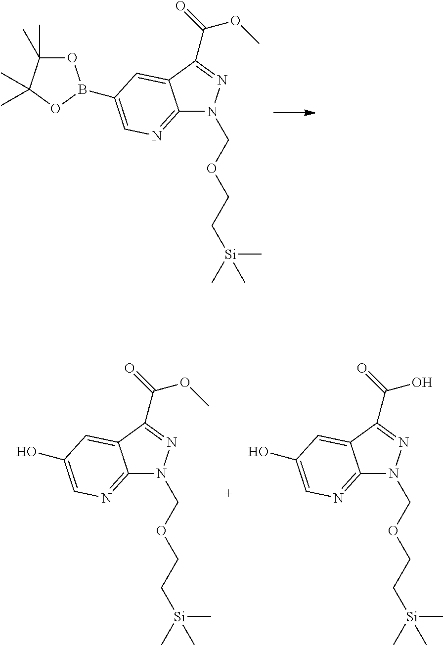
C12=NC=C(B3OC(C)(C)C(C)(C)O3)C=C1C(C(=O)OC)=NN2COCC[Si](C)(C)C.C12=NC=C(O)C=C1C(C(=O)OC)=NN2COCC[Si](C)(C)C.C12=NC=C(O)C=C1C(C(=O)O)=NN2COCC[Si](C)(C)C
